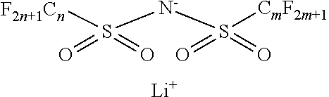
[F2n+1Cn]S([N-]S(=O)(=O)[CmF2m+1])(=O)=O.[Li]
